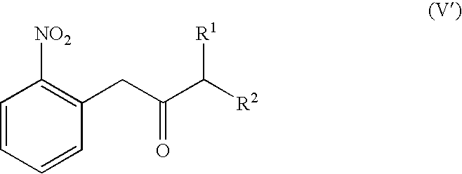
C1=CC=CC(CC(C([R2])[R1])=O)=C1[NO2]
